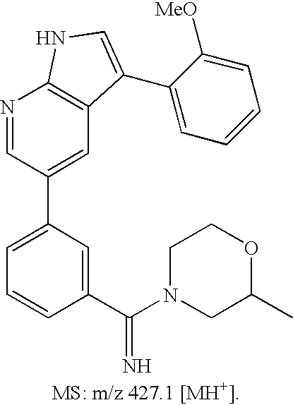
C1=C(C2=CC3=C(N=C2)NC=C3C2=CC=CC=C2[MeO])C=C(C(N2CC(C)OCC2)=N)C=C1
